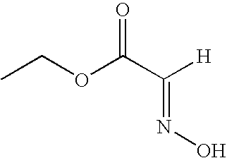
CCOC(C([H])=NO)=O
